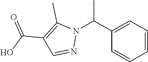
C1(C(N2C(C)=C(C(O)=O)C=N2)C)=CC=CC=C1
